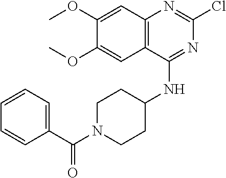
C12=C(C(NC3CCN(C(=O)C4=CC=CC=C4)CC3)=NC(Cl)=N1)C=C(OC)C(OC)=C2
